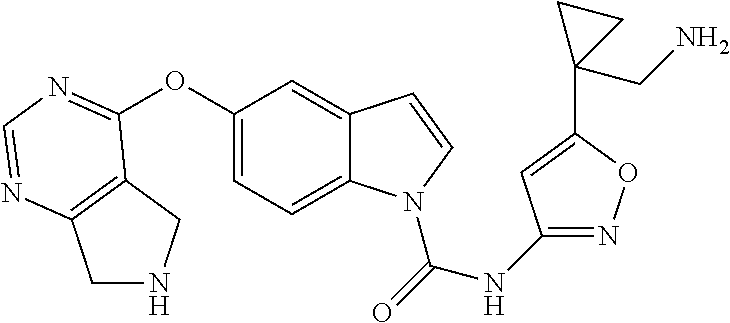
C1(NC(=O)N2C3=CC=C(OC4=NC=NC5=C4CNC5)C=C3C=C2)=NOC(C2(CN)CC2)=C1
